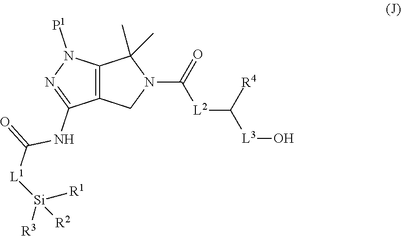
C12=C(CN(C(=O)[L2]C([L3]O)[R4])C1(C)C)C(NC([L1][Si]([R1])([R2])[R3])=O)=NN2[P1]
